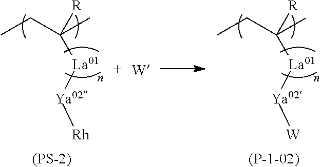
CCC([La01][Ya02][Rh])([R])C.[(PS-2)].[(P-1-02)].CCC([La01][Ya02][W])([R])C
